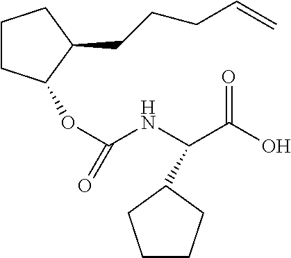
C1CC(OC(NC(C(O)=O)C2CCCC2)=O)C(CCCC=C)C1
